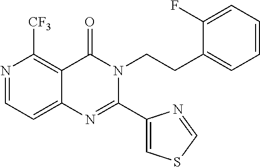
N1=CC=C2C(=C1[CF3])C(=O)N(CCC1=CC=CC=C1F)C(C1=CSC=N1)=N2
